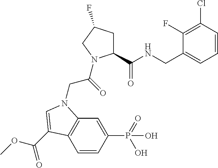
C1=CC(Cl)=C(F)C(CNC(C2CC(F)CN2C(=O)CN2C3=C(C=CC(P(O)(=O)O)=C3)C(C(OC)=O)=C2)=O)=C1
